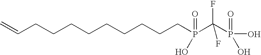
C(CCCCCCCCP(C(P(O)(=O)O)(F)F)(=O)O)C=C
